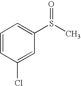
C1=CC(Cl)=CC(S(C)=O)=C1
